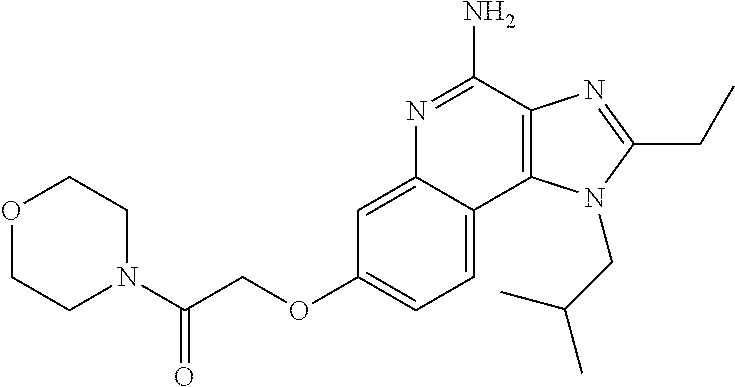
O1CCN(C(COC2=CC=C3C(=C2)N=C(N)C2=C3N(CC(C)C)C(CC)=N2)=O)CC1
